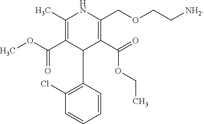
C1(C)=C(C(OC)=O)C(C2=C(Cl)C=CC=C2)C(C(=O)OCC)=C(COCC[NH2])N1
